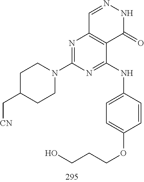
C1=NNC(=O)C2=C1N=C(N1CCC(C[CN])CC1)N=C2NC1=CC=C(OCCCO)C=C1
